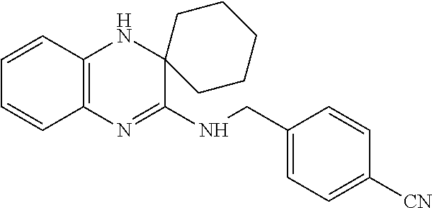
C1=CC2=C(C=C1)N=C(NCC1=CC=C([CN])C=C1)C1(N2)CCCCC1
